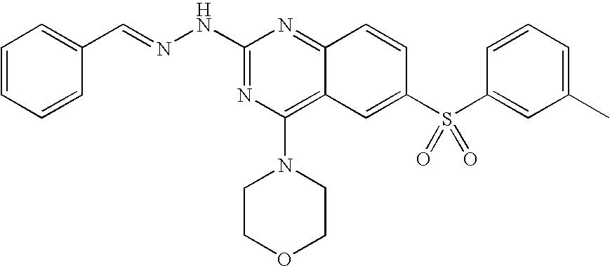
C1(NN=CC2=CC=CC=C2)=NC(N2CCOCC2)=C2C(=N1)C=CC(S(C1=CC(C)=CC=C1)(=O)=O)=C2
